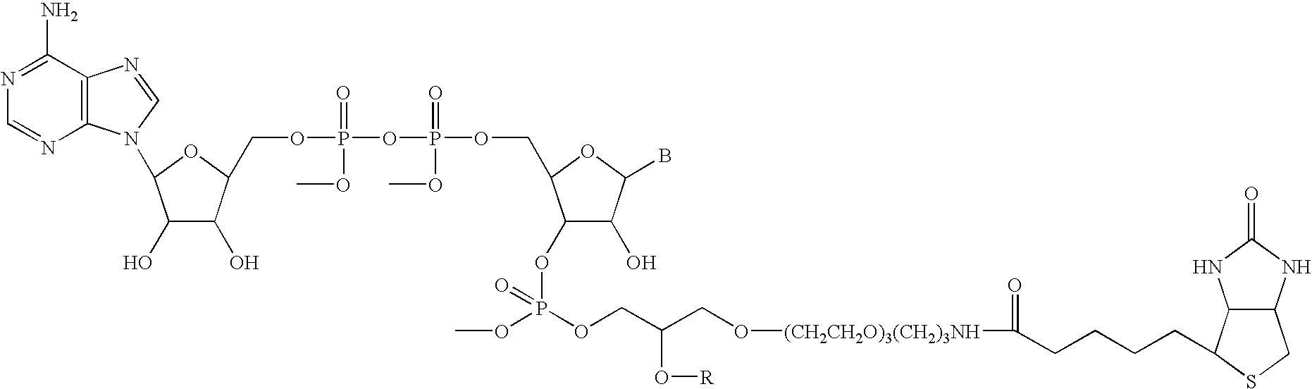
C12=C(C(N)=NC=N1)N=CN2C1C(O)C(O)C(COP(=O)(OC)OP(=O)(OC)OCC2C(OP(OC)(OCC(CO[(CH2CH2O)3(CH2)3NH]C(=O)CCCCC3C4C(CS3)NC(=O)N4)O[R])=O)C(O)C(B)O2)O1
